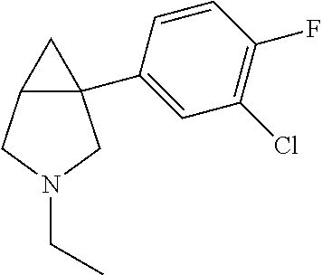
C12(C3=CC(Cl)=C(F)C=C3)C(CN(CC)C1)C2
